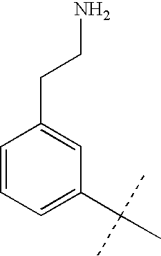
C1=CC=C(C(C)(C)C)C=C1CCN
